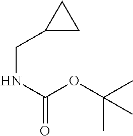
C(NC(OC(C)(C)C)=O)C1CC1
